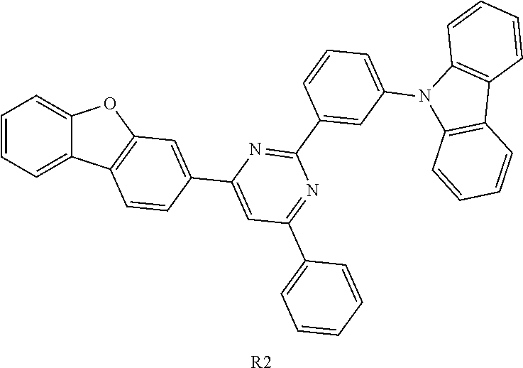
C1=CC=C2C(=C1)OC1=C2C=CC(C2=CC(C3=CC=CC=C3)=NC(C3=CC(N4C5=C(C6=C4C=CC=C6)C=CC=C5)=CC=C3)=N2)=C1.[R2]
